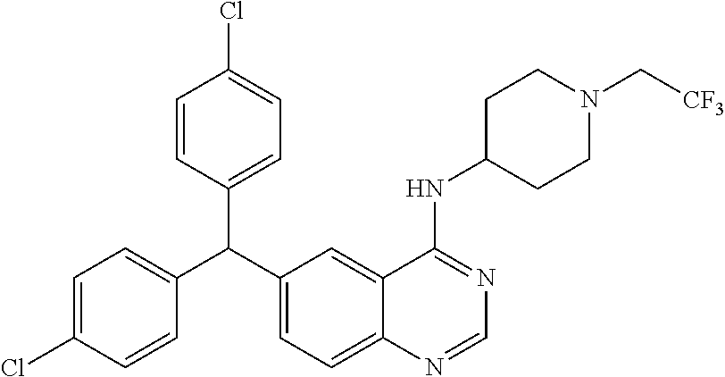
C1=C(Cl)C=CC(C(C2=CC=C3C(=C2)C(NC2CCN(C[CF3])CC2)=NC=N3)C2=CC=C(Cl)C=C2)=C1
